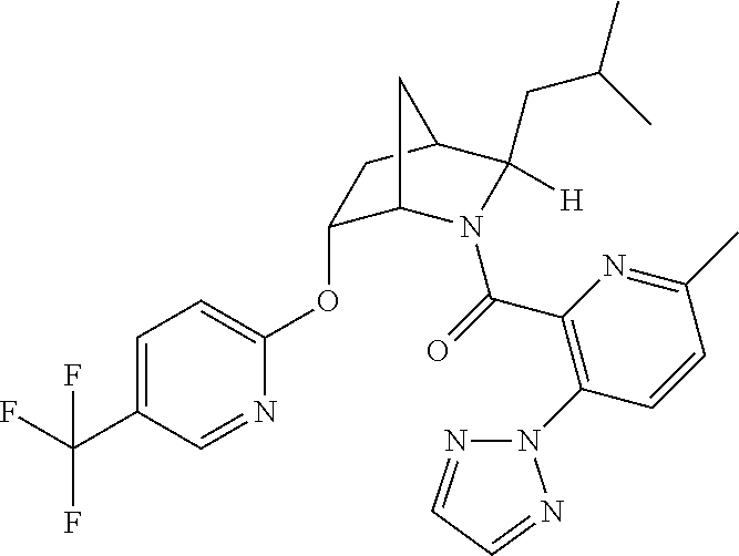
C1(OC2=CC=C(C(F)(F)F)C=N2)C2N(C(=O)C3=C(N4N=CC=N4)C=CC(C)=N3)C(CC(C)C)([H])C(C1)C2
